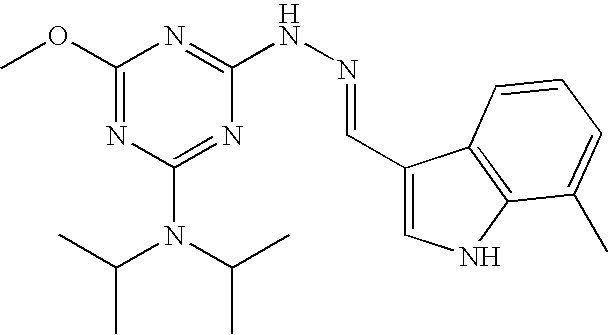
C1(OC)=NC(N(C(C)C)C(C)C)=NC(NN=CC2=CNC3=C2C=CC=C3C)=N1
